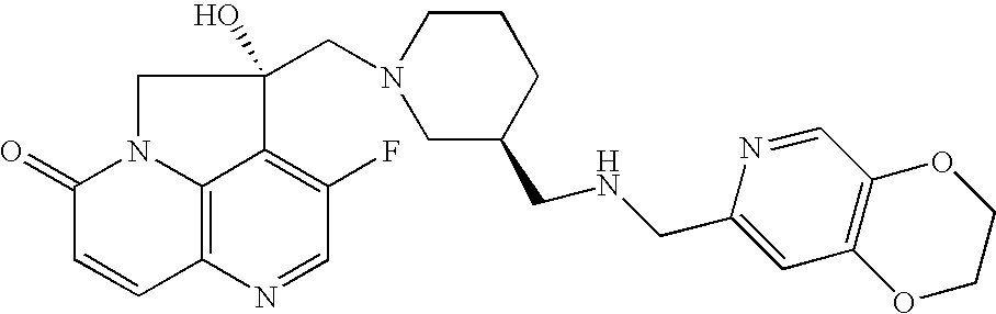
C12=C3N(C(=O)C=C1)CC(O)(CN1CC(CNCC4=CC5=C(C=N4)OCCO5)CCC1)C3=C(F)C=N2
